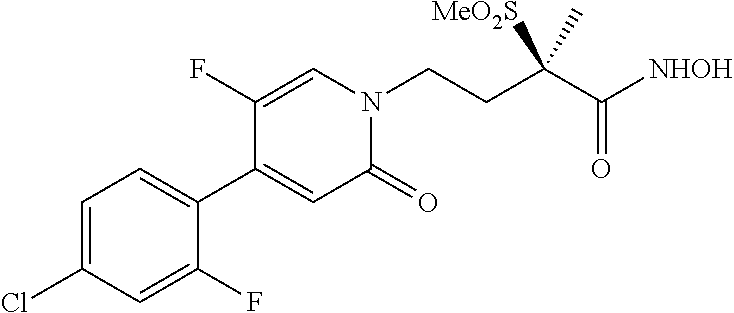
C1=C(Cl)C=C(F)C(C2=CC(=O)N(CCC(C([NHOH])=O)(C)[MeO2S])C=C2F)=C1
